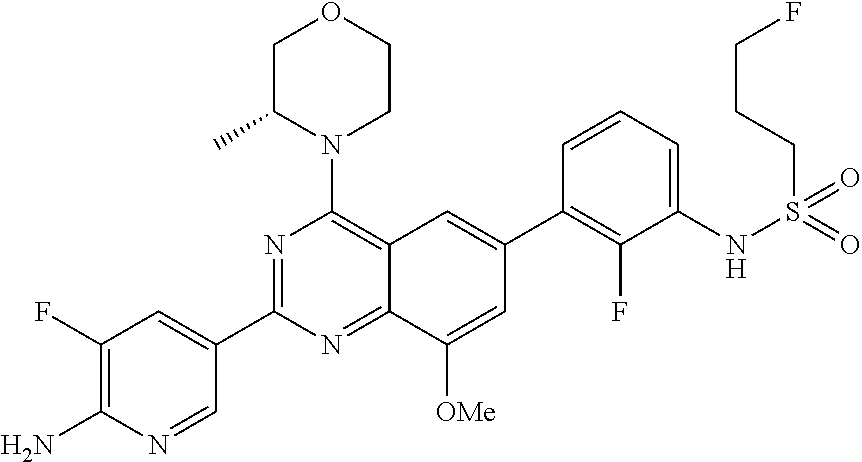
C12=NC(C3=CC(F)=C(N)N=C3)=NC(N3CCOCC3C)=C1C=C(C1=C(F)C(NS(CCCF)(=O)=O)=CC=C1)C=C2[OMe]
